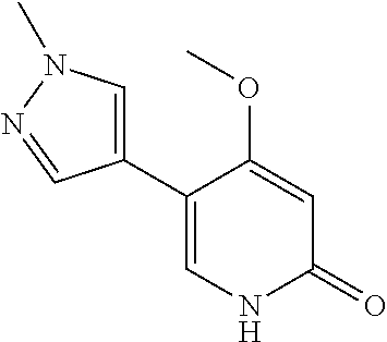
C1=C(OC)C(C2=CN(C)N=C2)=CNC1=O
